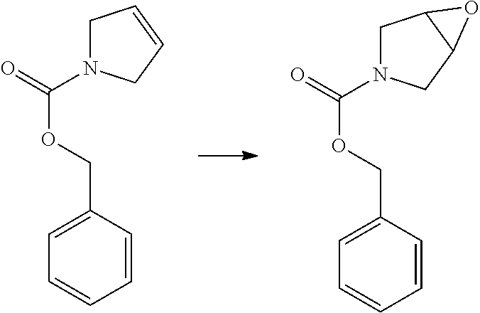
C1=CC=CC(COC(=O)N2CC=CC2)=C1.C1=CC=CC(COC(=O)N2CC3C(C2)O3)=C1
